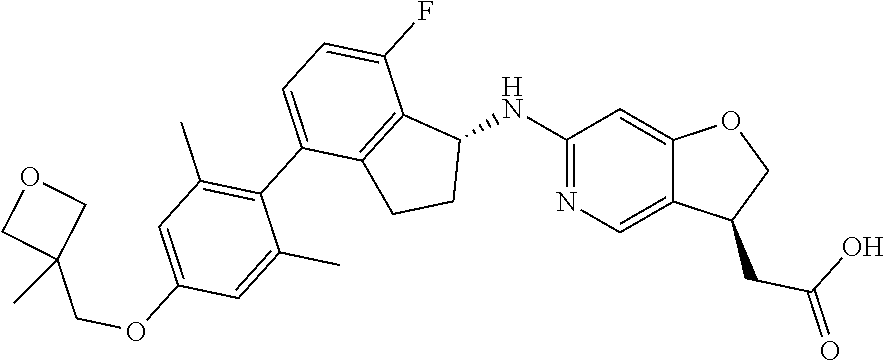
C1(NC2C3=C(CC2)C(C2=C(C)C=C(OCC4(C)COC4)C=C2C)=CC=C3F)=NC=C2C(=C1)OCC2CC(O)=O
